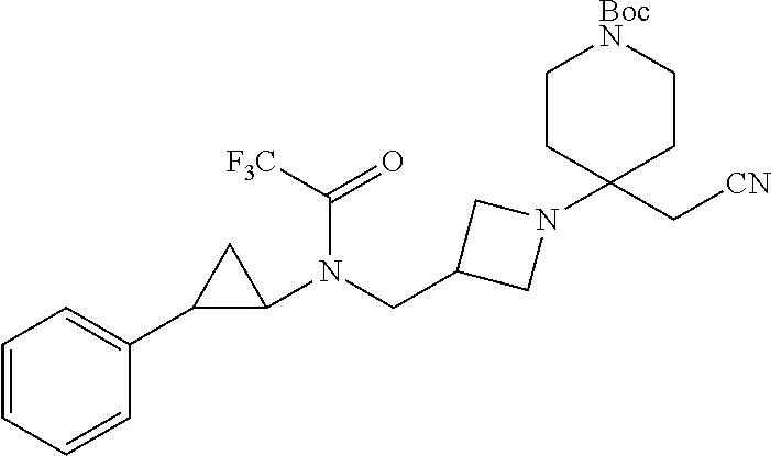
C1=CC=CC(C2C(N(CC3CN(C4(C[CN])CC[BocN]CC4)C3)C(=O)[F3C])C2)=C1
